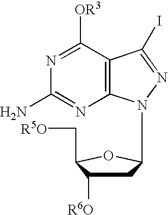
C12=C(C([OR3])=NC(N)=N1)C(I)=NN2C1CC([R6O])C(C[R5O])O1
